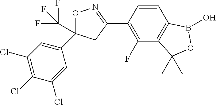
O1C(C2=CC(Cl)=C(Cl)C(Cl)=C2)(C(F)(F)F)CC(C2=C(F)C3=C(C=C2)B(O)OC3(C)C)=N1
